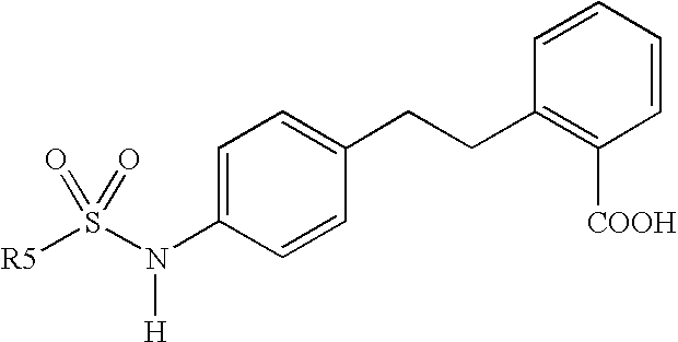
[R5]S(N(C1=CC=C(CCC2=C([COOH])C=CC=C2)C=C1)[H])(=O)=O
